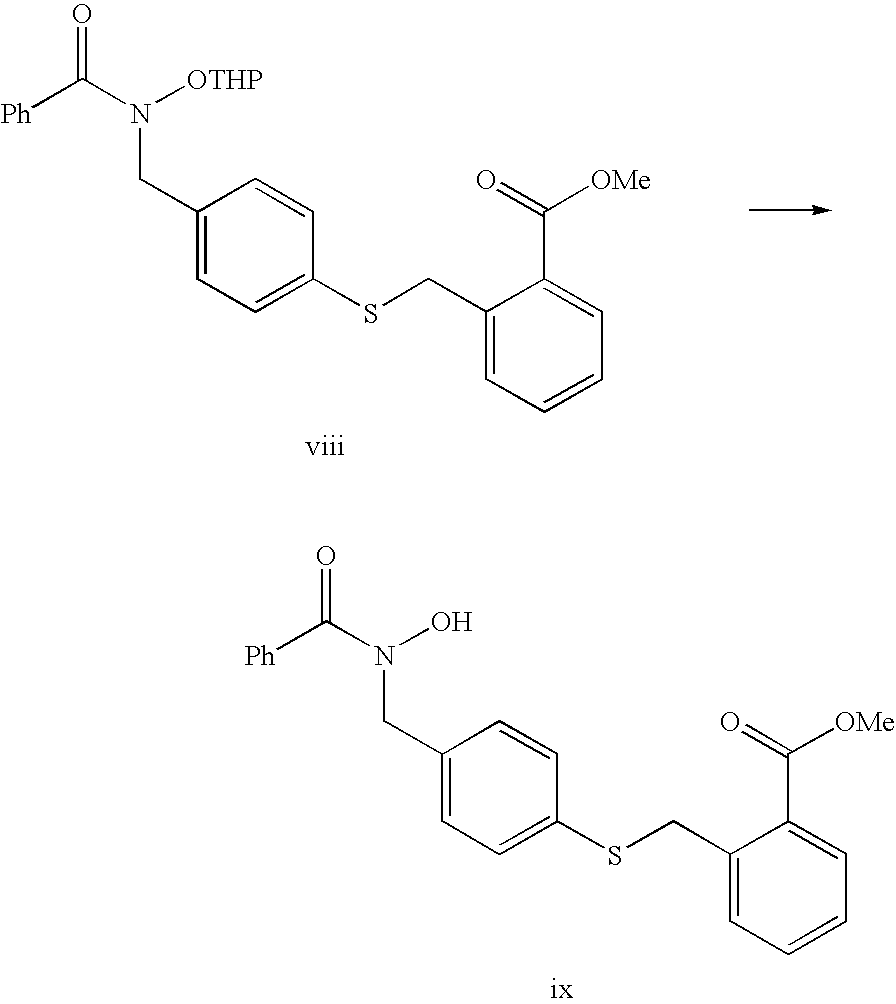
C1(CSC2=CC=C(CN(C([Ph])=O)O)C=C2)=CC=CC=C1C(=O)[OMe].C1(CSC2=CC=C(CN(C([Ph])=O)[OTHP])C=C2)=CC=CC=C1C(=O)[OMe]
